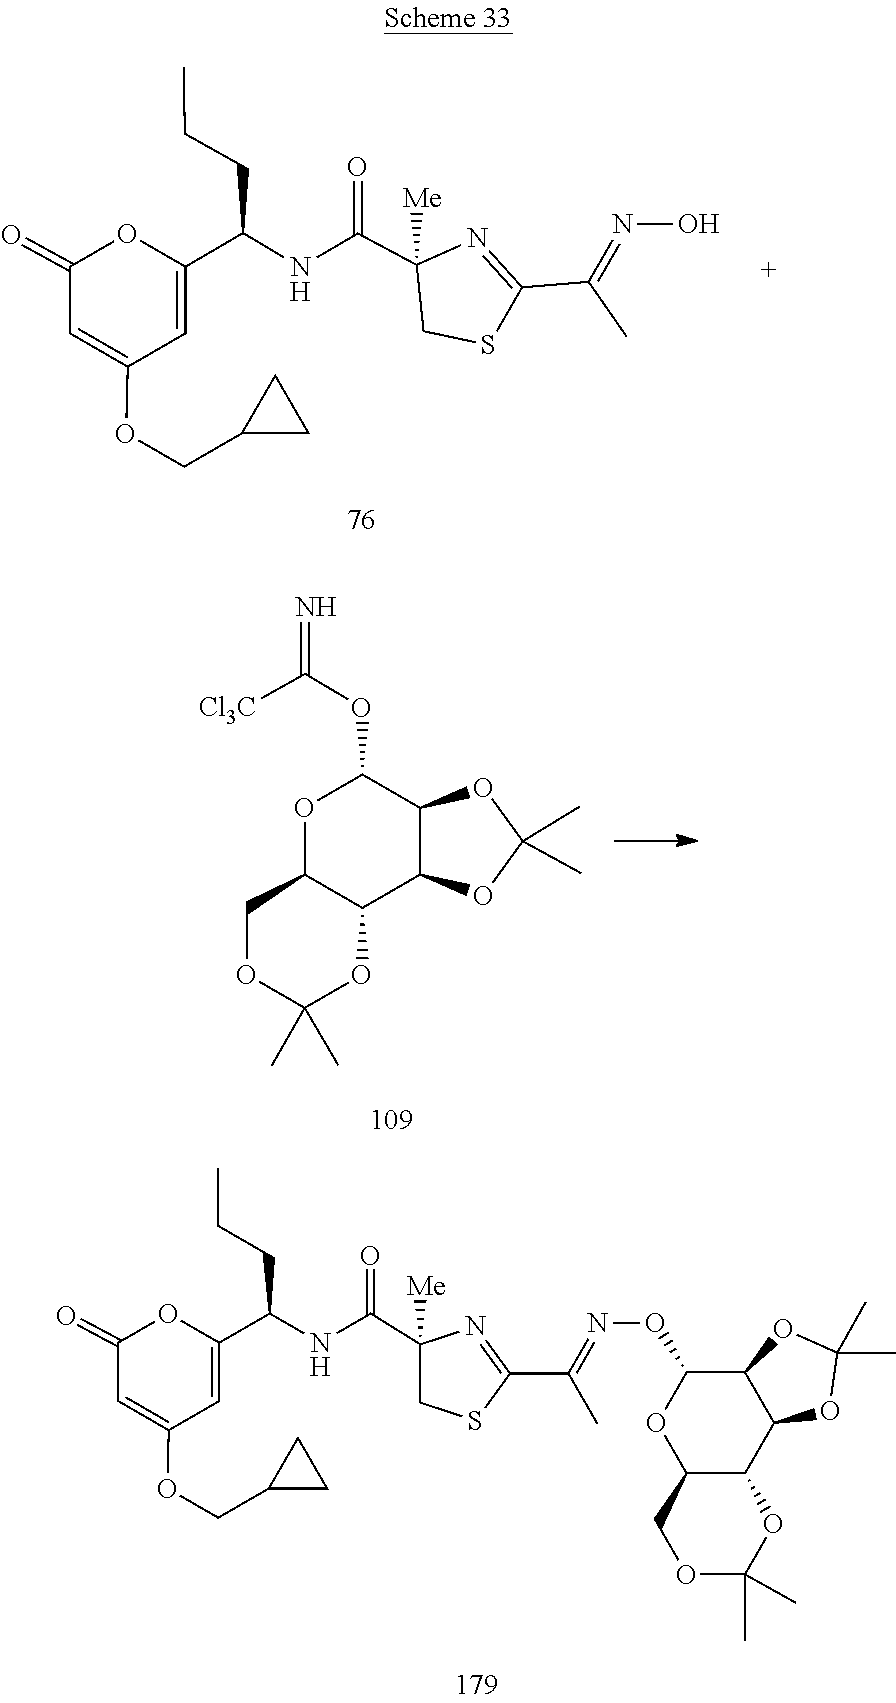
C(=NO)(C1=NC(C(NC(C2=CC(OCC3CC3)=CC(=O)O2)CCC)=O)([Me])CS1)C.CC1(C)OC2C(O1)C1C(COC(C)(C)O1)OC2OC(=N)[Cl3C].O1C(C)(C)OCC2OC(ON=C(C)C3=NC(C(NC(C4=CC(OCC5CC5)=CC(=O)O4)CCC)=O)([Me])CS3)C3C(C12)OC(C)(C)O3
